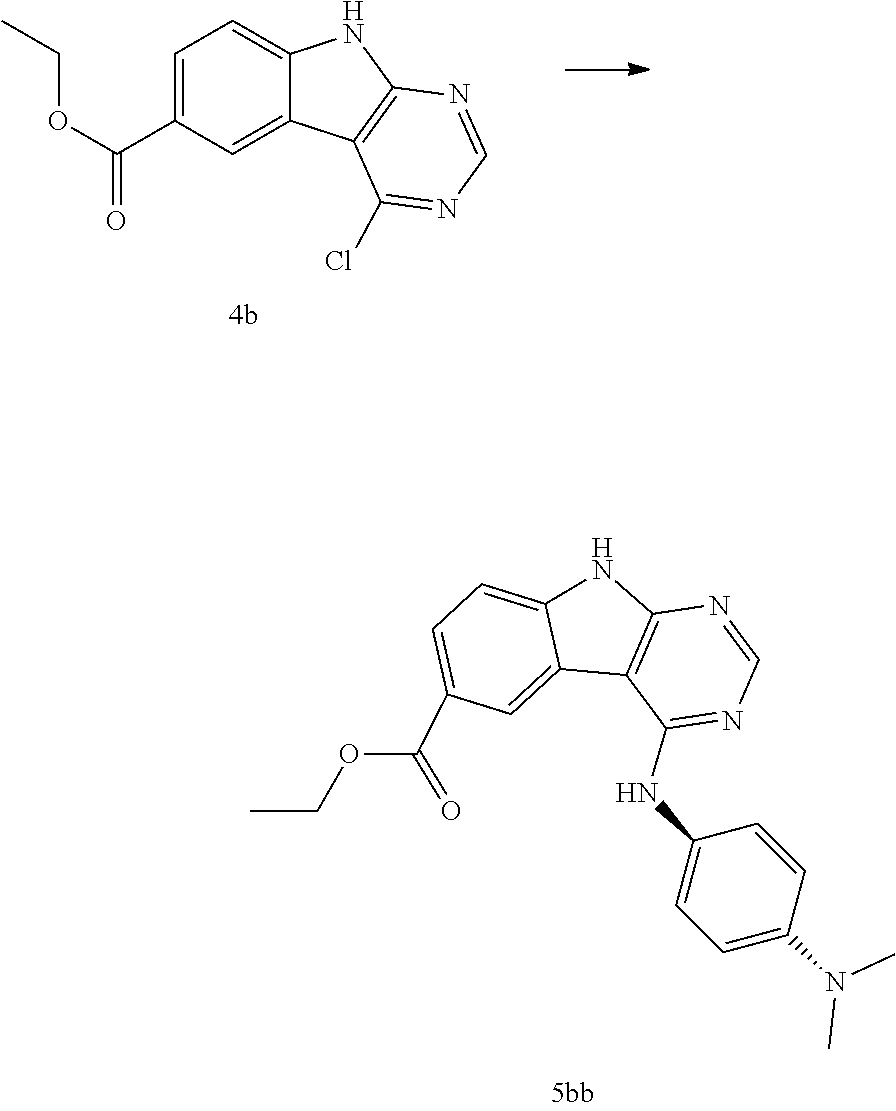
C12=C(NC3=CC=C(C(OCC)=O)C=C13)N=CN=C2NC1=CC=C(N(C)C)C=C1.C1=C(C(OCC)=O)C=C2C(=C1)NC1=C2C(Cl)=NC=N1
